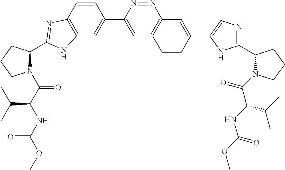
C12=C(C=CC(C3=CC4=C(N=N3)C=C(C3=CN=C(C5N(C(C(NC(=O)OC)C(C)C)=O)CCC5)N3)C=C4)=C1)N=C(C1N(C(C(NC(OC)=O)C(C)C)=O)CCC1)N2
